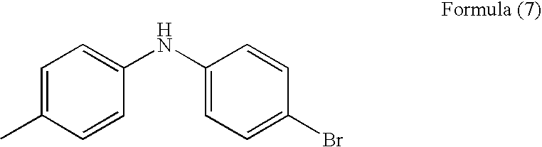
C1=C(C)C=CC(NC2=CC=C(Br)C=C2)=C1
